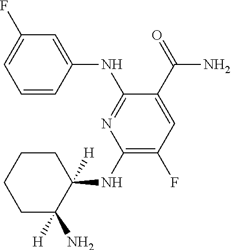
C1(NC2([H])CCCCC2(N)[H])=C(F)C=C(C(=O)N)C(NC2=CC(F)=CC=C2)=N1
